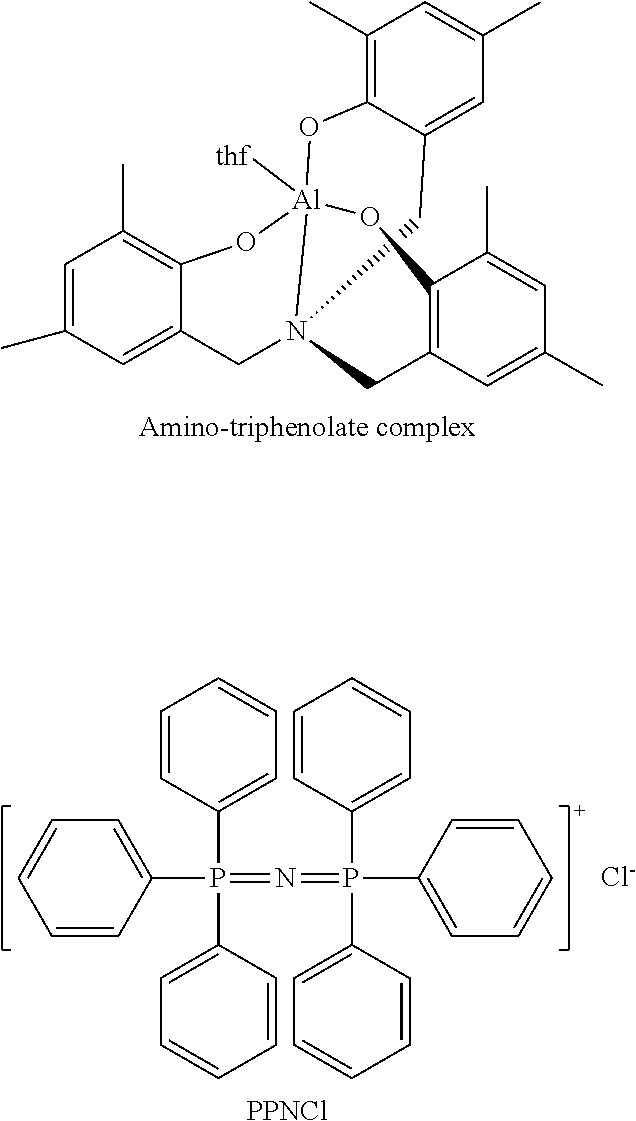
C1=C(C)C=C2C(=C1C)O[Al]13([thf])N(C2)(CC2=C(C(C)=CC(C)=C2)O1)CC1=CC(C)=CC(C)=C1O3.C1(P(=N=P(C2=CC=CC=C2)(C2=CC=CC=C2)C2=CC=CC=C2)(C2=CC=CC=C2)C2=CC=CC=C2)=CC=CC=C1.[Cl-].[PPNCl]
